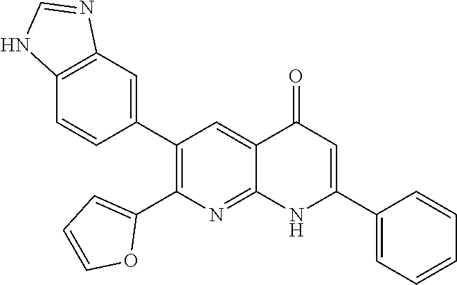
C12=C(C=C(C3=C(C4=CC=CO4)N=C4C(=C3)C(=O)C=C(C3=CC=CC=C3)N4)C=C1)N=CN2
